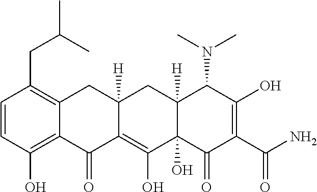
C1=CC(O)=C2C(=C1CC(C)C)CC1([H])C(=C(O)C3(O)C([H])(C1)C(N(C)C)C(O)=C(C(N)=O)C3=O)C2=O
